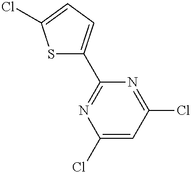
C1(Cl)=CC(Cl)=NC(C2=CC=C(Cl)S2)=N1
